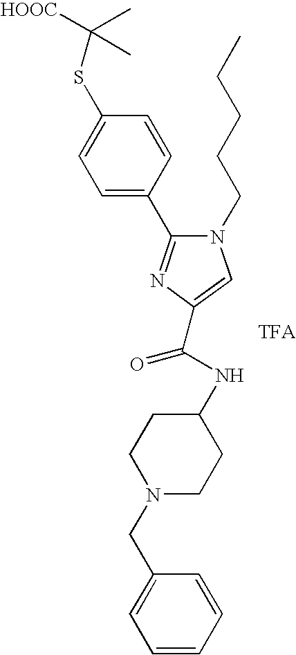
C1(SC([HOOC])(C)C)=CC=C(C2=NC(C(NC3CCN(CC4=CC=CC=C4)CC3)=O)=CN2CCCCC)C=C1
